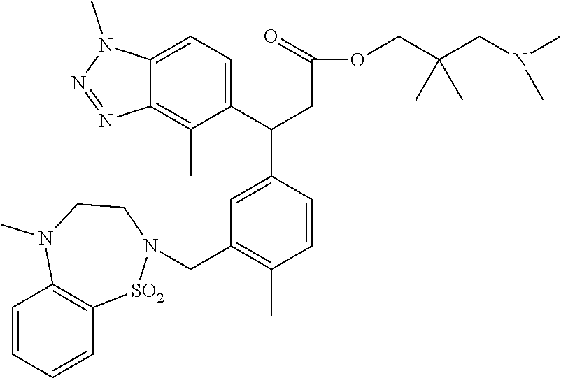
C1=CC=CC2=C1N(C)CCN(CC1=C(C)C=CC(C(C3=CC=C4C(=C3C)N=NN4C)CC(OCC(CN(C)C)(C)C)=O)=C1)[SO2]2
